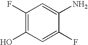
C1(F)=C(O)C=C(F)C(N)=C1
